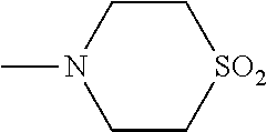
C1C[SO2]CCN1C
